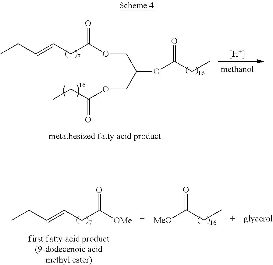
CCC=CCC(OCC(OC(CC)=O)COC(CC)=O)=O.[H].CCC=CCC([OMe])=O.[MeO]C(CC)=O
